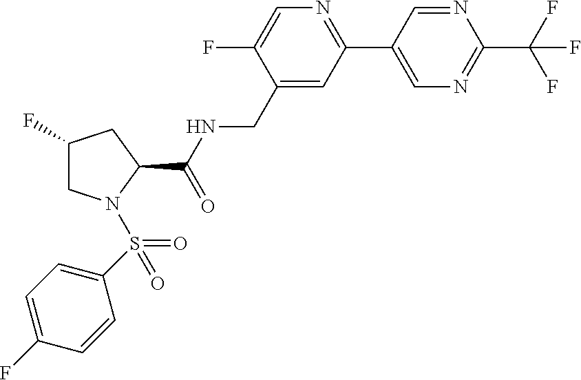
C1(C2=NC=C(F)C(CNC(C3CC(F)CN3S(=O)(C3=CC=C(F)C=C3)=O)=O)=C2)=CN=C(C(F)(F)F)N=C1
